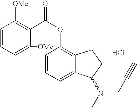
Cl.C1=C2C(=C(OC(=O)C3=C([OMe])C=CC=C3[OMe])C=C1)CCC2N(CC#C)C
